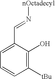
C1=C(C=N[nOctadecyl])C(O)=C([tBu])C=C1
